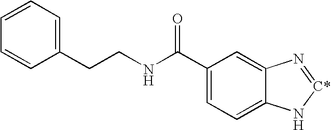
C1(C(NCCC2=CC=CC=C2)=O)=CC=C2C(=C1)N=[C*]N2
